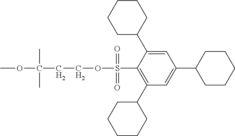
C1=C(C2CCCCC2)C(S(OCCC(OC)(C)C)(=O)=O)=C(C2CCCCC2)C=C1C1CCCCC1
